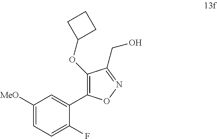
C1([MeO])=CC=C(F)C(C2=C(OC3CCC3)C(CO)=NO2)=C1
